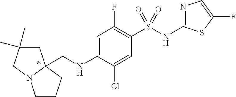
C1C(C)(C)CN2C1(CNC1=CC(F)=C(S(NC3=NC=C(F)S3)(=O)=O)C=C1Cl)CCC2
